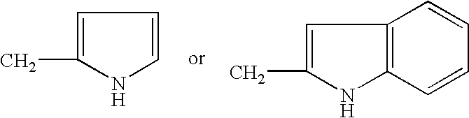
C1=C(C)NC=C1.C1=C(C)NC2=C1C=CC=C2
